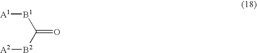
[A1][B1]C([B2][A2])=O
